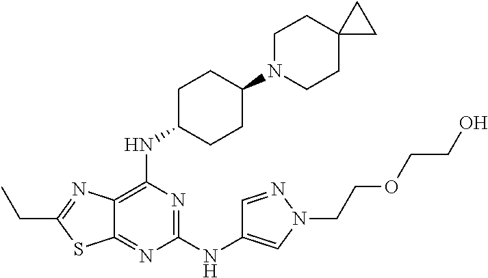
C1(NC2=CN(CCOCCO)N=C2)=NC(NC2CCC(N3CCC4(CC3)CC4)CC2)=C2C(=N1)SC(CC)=N2
